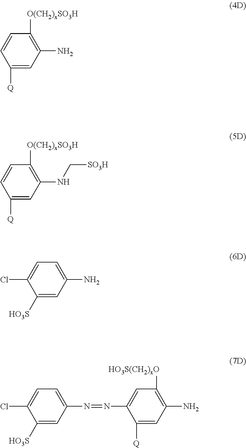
C1([Q])=CC(N)=C([O(CH2)xSO3H])C=C1.C1([Q])=CC(NC[SO3H])=C([O(CH2)xSO3H])C=C1.C1([HO3S])=CC(N)=CC=C1Cl.C1([HO3S])=CC(N=NC2=CC([HO3S(CH2)xO])=C(N)C=C2[Q])=CC=C1Cl
